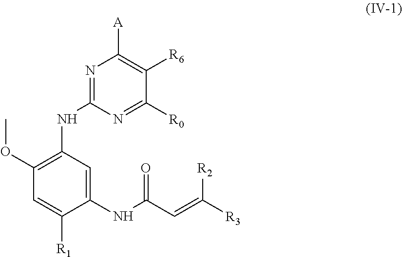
C1(NC(C=C([R3])[R2])=O)=CC(NC2=NC([A])=C([R6])C([R0])=N2)=C(OC)C=C1[R1]
